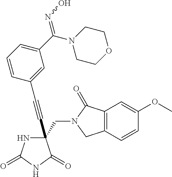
C(#CC1(CN2C(=O)C3=C(C2)C=CC(OC)=C3)NC(=O)NC1=O)C1=CC(C(N2CCOCC2)=NO)=CC=C1
